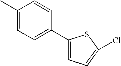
C1(C)=CC=C(C2=CC=C(Cl)S2)C=C1
